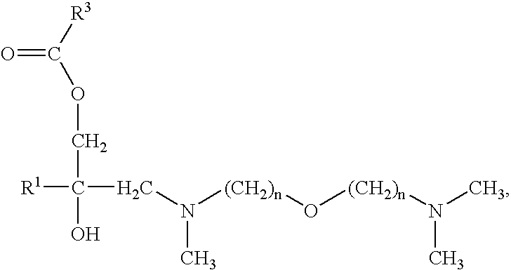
C(OCC(O)([R1])CN([(CH2)n]O[(CH2)n]N(C)C)C)([R3])=O
